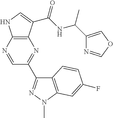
C12=C(N=CC(C3=NN(C)C4=C3C=CC(F)=C4)=N1)NC=C2C(NC(C)C1=COC=N1)=O
